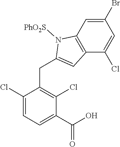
C1(Cl)=CC=C(C(O)=O)C(Cl)=C1CC1=CC2=C(N1[PhO2S])C=C(Br)C=C2Cl
